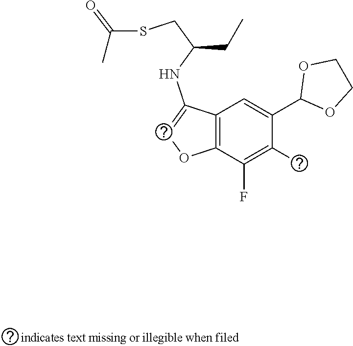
C12=C(C(F)=C(F)C(C3OCCO3)=C1)OC=C2NC(CSC(C)=O)CC
